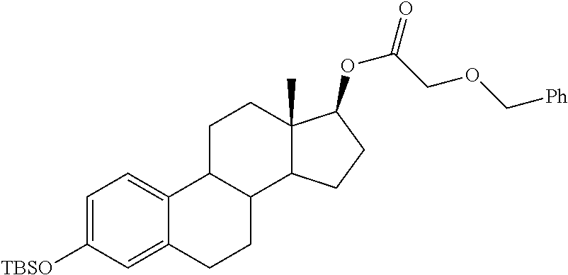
C1=C([TBSO])C=C2C(=C1)C1C(CC2)C2C(C)(CC1)C(OC(=O)COC[Ph])CC2
